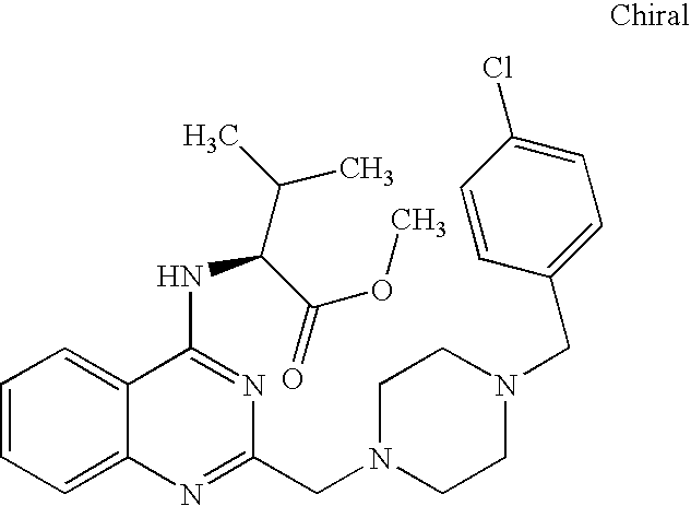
C1=CC=C2C(=C1)C(NC(C(C)C)C(=O)OC)=NC(CN1CCN(CC3=CC=C(Cl)C=C3)CC1)=N2
